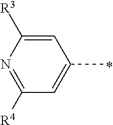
C1=C([R3])N=C([R4])C=C1C
